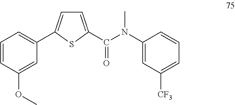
C1=C(C(N(C2=CC([CF3])=CC=C2)C)=O)SC(C2=CC=CC(OC)=C2)=C1
